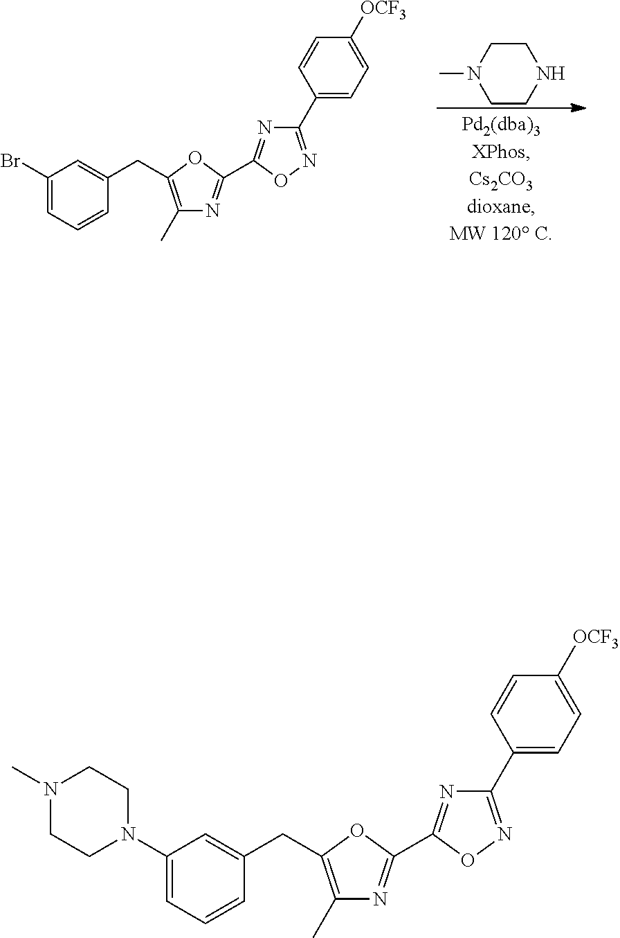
C1CNCCN1C.C1(Br)=CC=CC(CC2=C(C)N=C(C3=NC(C4=CC=C([OCF3])C=C4)=NO3)O2)=C1.C1(N2CCN(C)CC2)=CC=CC(CC2=C(C)N=C(C3=NC(C4=CC=C([OCF3])C=C4)=NO3)O2)=C1
